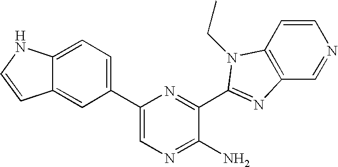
C1(C2=CC=C3C(=C2)C=CN3)=CN=C(N)C(C2=NC3=C(C=CN=C3)N2CC)=N1
